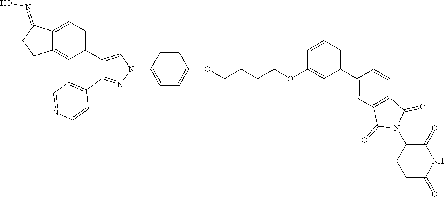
C1(C2=CC=C3C(=C2)CCC3=NO)=CN(C2=CC=C(OCCCCOC3=CC(C4=CC5=C(C=C4)C(=O)N(C4C(=O)NC(=O)CC4)C5=O)=CC=C3)C=C2)N=C1C1=CC=NC=C1
